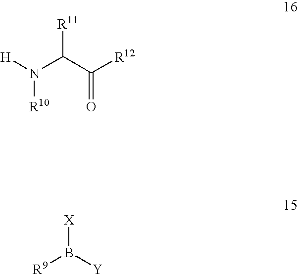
[H]N(C(C([R12])=O)[R11])[R10].B([R9])([Y])[X]
